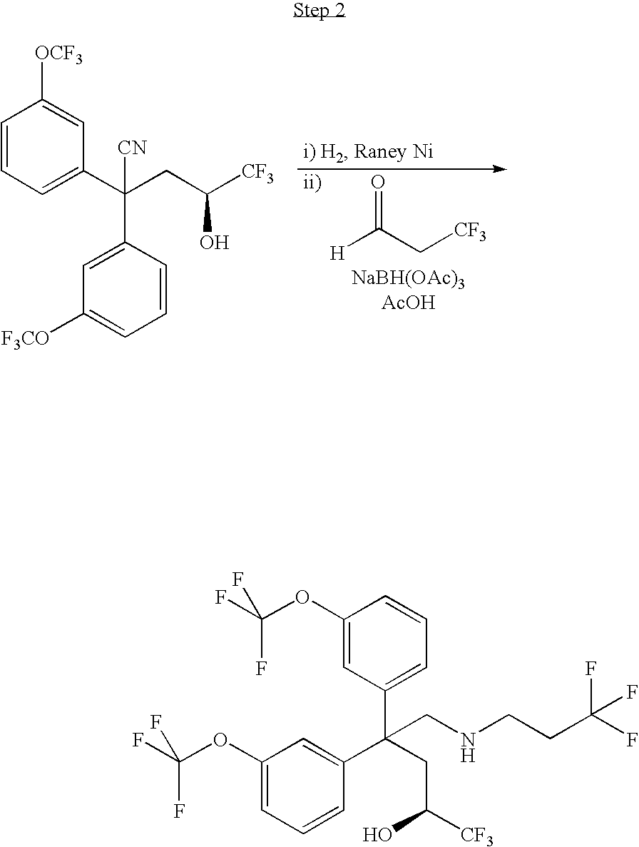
[H]C(C[CF3])=O.[ii)].C1=CC=C(C(CC([CF3])O)(C2=CC([F3CO])=CC=C2)[CN])C=C1[OCF3].C1(OC(F)(F)F)=CC(C(CC([CF3])O)(C2=CC(OC(F)(F)F)=CC=C2)CNCCC(F)(F)F)=CC=C1
